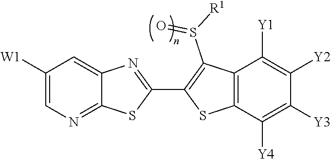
C12=NC=C([W1])C=C1N=C(C1=C(S(=O)[R1])C3=C(S1)C([Y4])=C([Y3])C([Y2])=C3[Y1])S2
